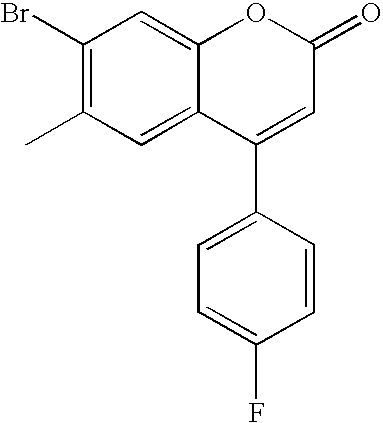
C1(Br)=C(C)C=C2C(=C1)OC(=O)C=C2C1=CC=C(F)C=C1
